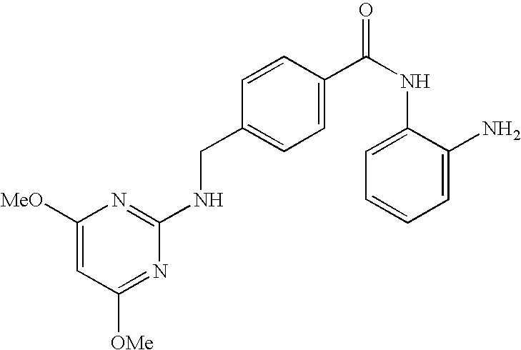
C1([MeO])=CC([OMe])=NC(NCC2=CC=C(C(NC3=CC=CC=C3N)=O)C=C2)=N1
